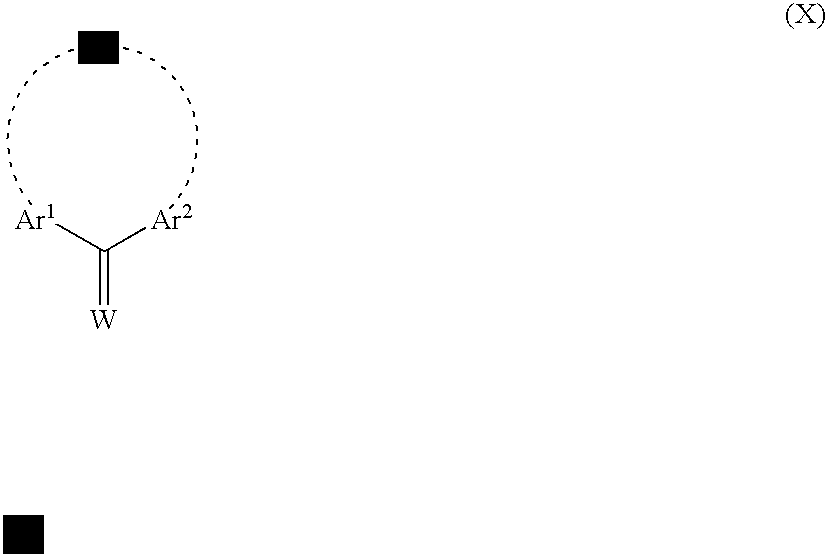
[Ar1]C([Ar2])=[W]
